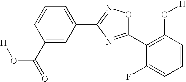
C1=CC=C(C2=NOC(C3=C(O[H])C=CC=C3F)=N2)C=C1C(=O)O[H]
